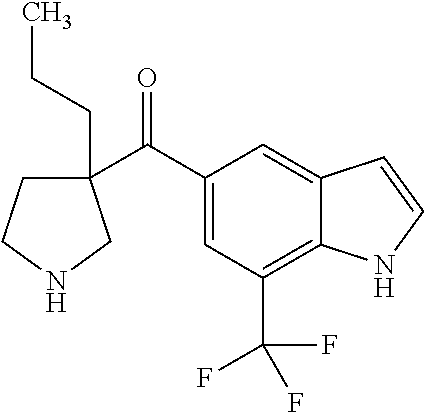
C1(C(C2=CC(C(F)(F)F)=C3C(=C2)C=CN3)=O)(CCC)CCNC1
